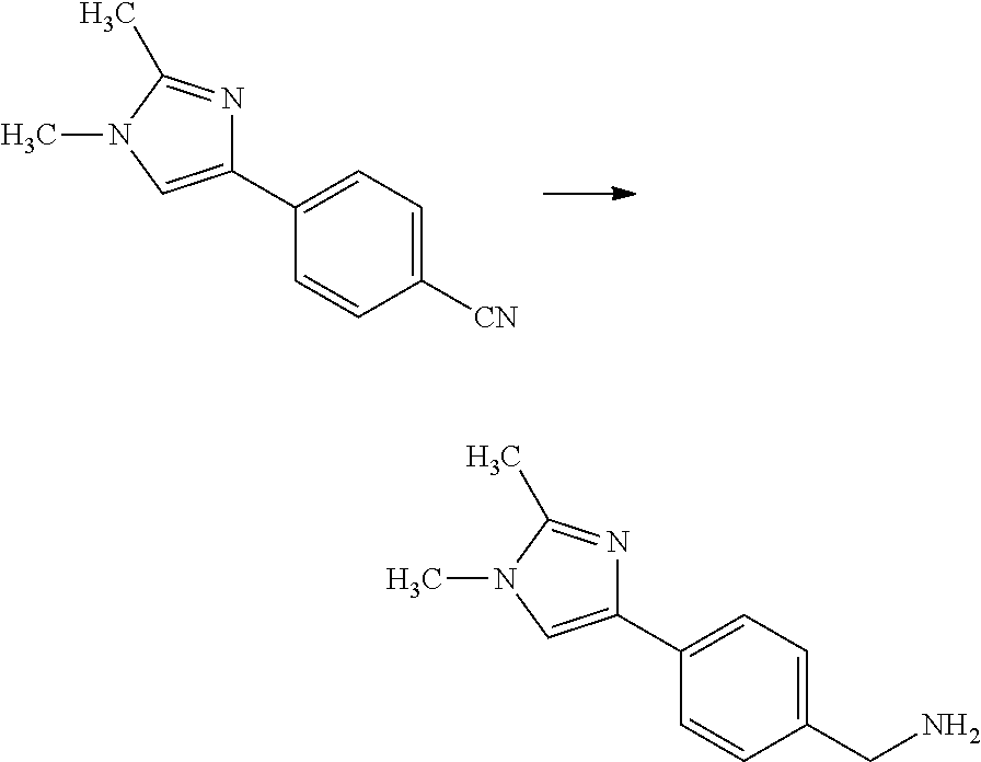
C1(C2=CN(C)C(C)=N2)=CC=C([CN])C=C1.C1(C2=CN(C)C(C)=N2)=CC=C(CN)C=C1
